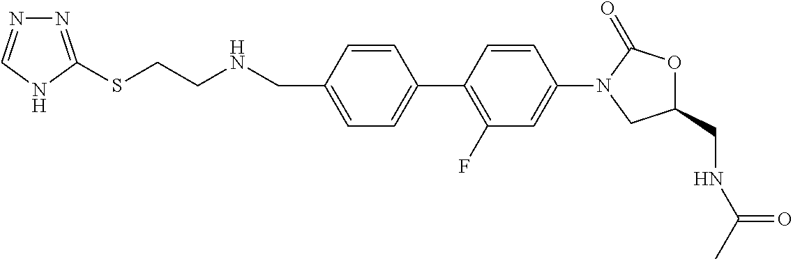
C1=C(CNCCSC2=NN=CN2)C=CC(C2=C(F)C=C(N3CC(CNC(C)=O)OC3=O)C=C2)=C1
